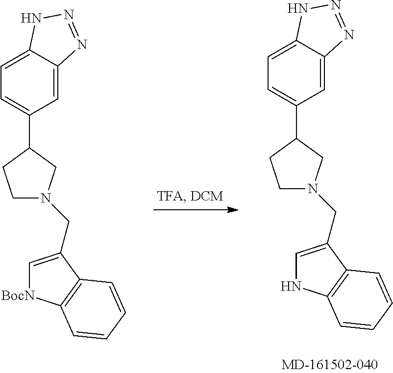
C1(C2=CC=C3C(=C2)N=NN3)CCN(CC2=C[BocN]C3=C2C=CC=C3)C1.C1(C2=CC=C3C(=C2)N=NN3)CCN(CC2=CNC3=C2C=CC=C3)C1
